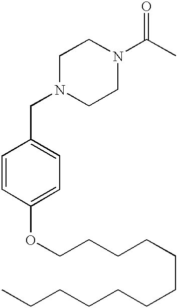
N1(CC2=CC=C(OCCCCCCCCCCCC)C=C2)CCN(C(C)=O)CC1
